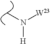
CN([W23])[H]
